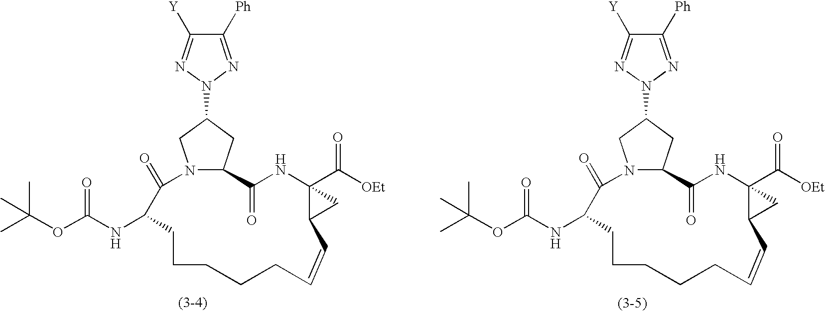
C1C(N2N=C([Ph])C([Y])=N2)CN2C1C(=O)NC1(C([OEt])=O)C(C1)C=CCCCCCC(NC(OC(C)(C)C)=O)C2=O.C1C(N2N=C([Ph])C([Y])=N2)CN2C1C(=O)NC1(C([OEt])=O)C(C1)C=CCCCCCC(NC(OC(C)(C)C)=O)C2=O
